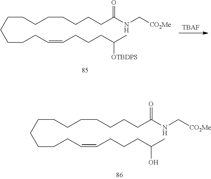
C(CCCC=CCCCC(C)O)CCCCCCCCC(NC[CO2Me])=O.C(CCCC=CCCCC(C)[OTBDPS])CCCCCCCCC(NC[CO2Me])=O.[TBAF]
